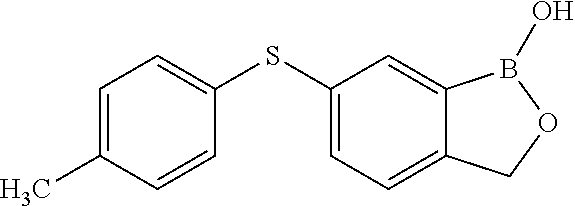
C1=C2C(=CC=C1SC1=CC=C(C)C=C1)COB2O
